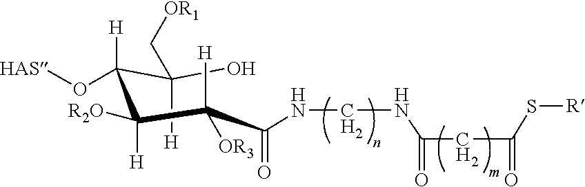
OC(C([H])(O[HAS])C([R2O])([H])C([H])([OR3])C(=O)NCNC(CC(S[R])=O)=O)([H])C[OR1]
